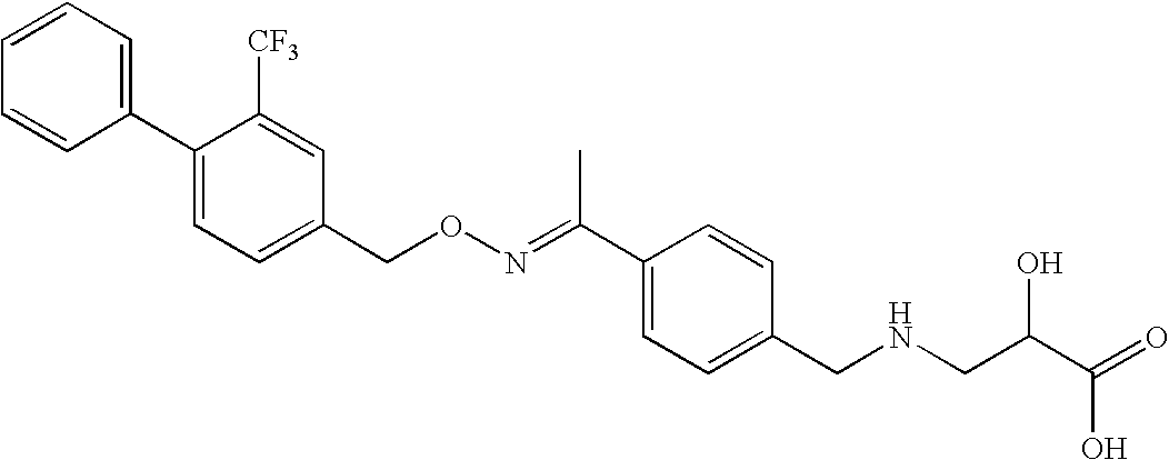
C1(C2=CC=C(CON=C(C3=CC=C(CNCC(C(=O)O)O)C=C3)C)C=C2[CF3])=CC=CC=C1
